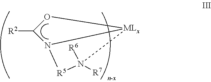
[R2]C1N2[MLx](O1)N([R7])([R6])[R5]2
